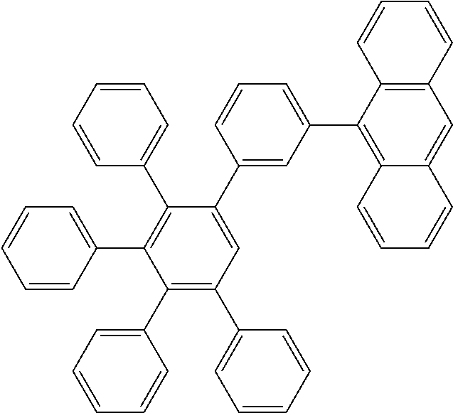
C1=CC=C(C2=C(C3=CC=CC=C3)C(C3=CC(C4=C5C(=CC6=C4C=CC=C6)C=CC=C5)=CC=C3)=CC(C3=CC=CC=C3)=C2C2=CC=CC=C2)C=C1
